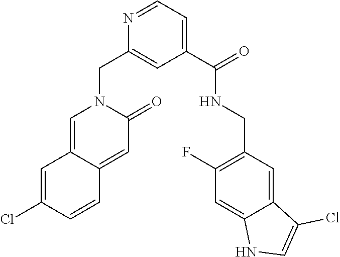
C1(C(=O)NCC2=C(F)C=C3C(=C2)C(Cl)=CN3)=CC=NC(CN2C=C3C(=CC2=O)C=CC(Cl)=C3)=C1
